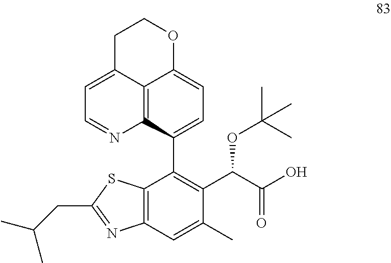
C12=C3C(C4=C(C(C(O)=O)OC(C)(C)C)C(C)=CC5=C4SC(CC(C)C)=N5)=CC=C1OCCC2=CC=N3
